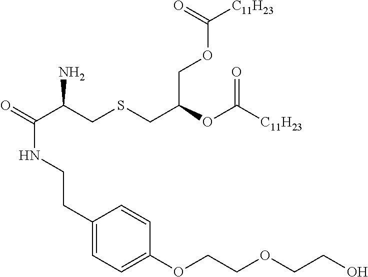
O=C(C(CSCC(OC([C11H23])=O)COC([C11H23])=O)N)NCCC1=CC=C(OCCOCCO)C=C1
